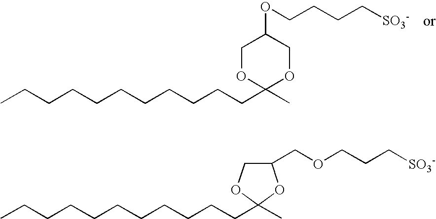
CCCCCCCCCCCC1(C)OCC(OCCCC[SO3-])CO1.CCCCCCCCCCCC1(C)OCC(COCCC[SO3-])O1
